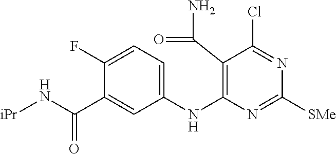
C1(F)=CC=C(NC2=C(C(N)=O)C(Cl)=NC([SMe])=N2)C=C1C(N[iPr])=O
